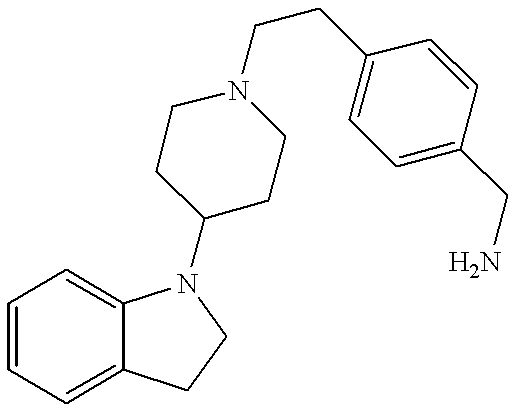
C1=CC=C2C(=C1)N(C1CCN(CCC3=CC=C(CN)C=C3)CC1)CC2
